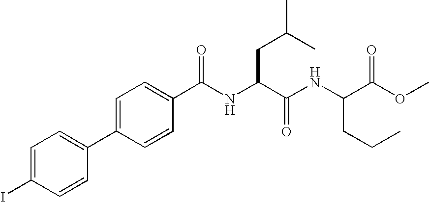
C1=C(I)C=CC(C2=CC=C(C(NC(C(NC(C(OC)=O)CCC)=O)CC(C)C)=O)C=C2)=C1
